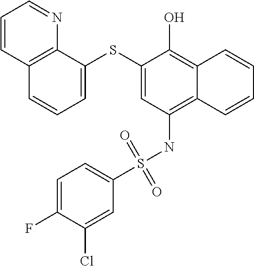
C12=C(NS(C3=CC=C(F)C(Cl)=C3)(=O)=O)C=C(SC3=CC=CC4=C3N=CC=C4)C(O)=C1C=CC=C2
